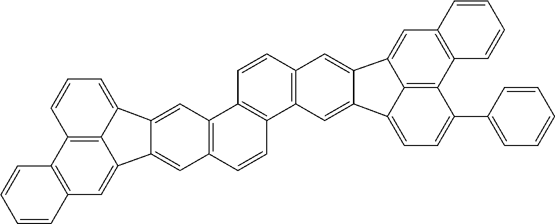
C12=C(C=C3C4=C1C=CC=C4C1=CC4=C(C=CC5=C4C=CC4=C5C=C5C(=C4)C4=CC6=C(C7=C4C5=CC=C7C4=CC=CC=C4)C=CC=C6)C=C31)C=CC=C2
